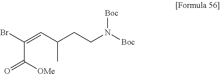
C(C([OMe])=O)(=CC(C)CCN([Boc])[Boc])Br
